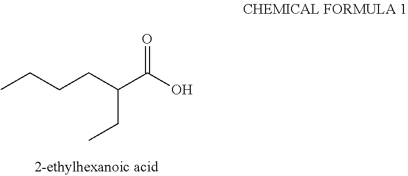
CCCCC(C(O)=O)CC
